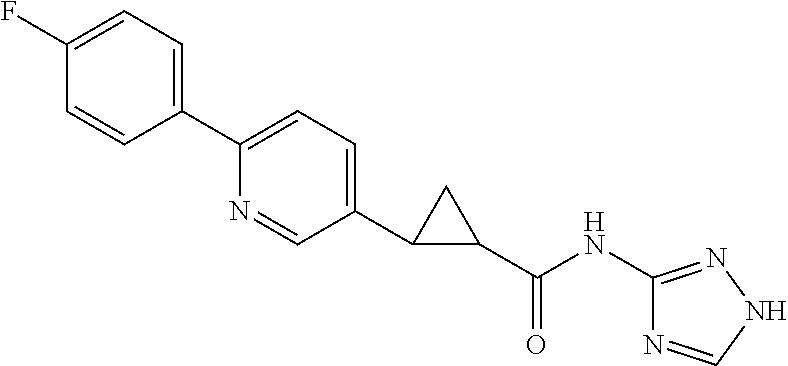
C1(F)=CC=C(C2=CC=C(C3C(C(NC4=NNC=N4)=O)C3)C=N2)C=C1
